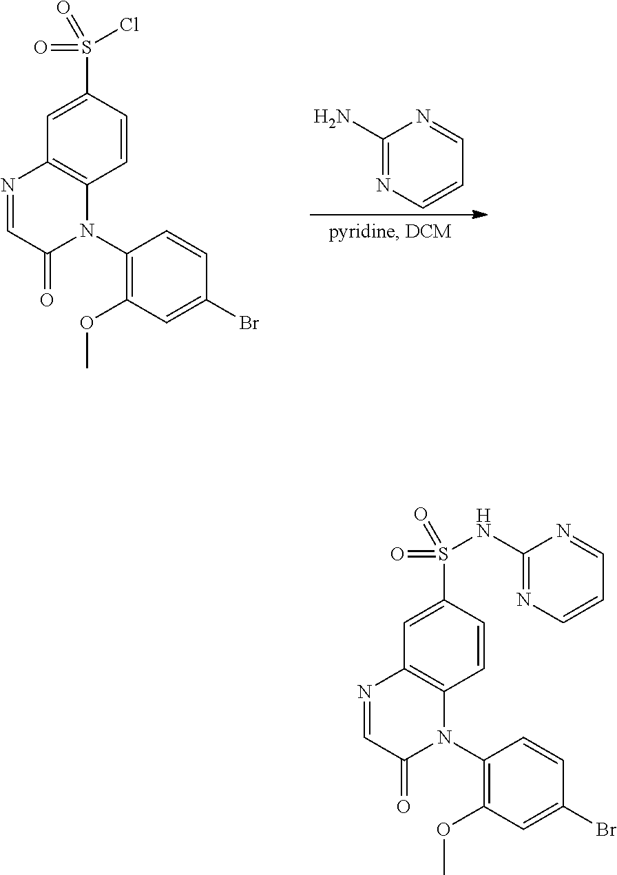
C1=C(S(=O)(=O)Cl)C=CC2=C1N=CC(=O)N2C1=C(OC)C=C(Br)C=C1.NC1=NC=CC=N1.C1=C(S(=O)(=O)NC2=NC=CC=N2)C=CC2=C1N=CC(=O)N2C1=C(OC)C=C(Br)C=C1
